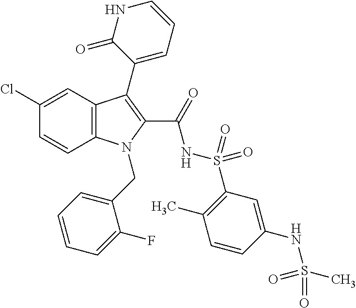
C1(Cl)=CC2=C(C=C1)N(CC1=CC=CC=C1F)C(C(=O)NS(=O)(=O)C1=C(C)C=CC(NS(C)(=O)=O)=C1)=C2C1=CC=CNC1=O
